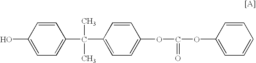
OC1=CC=C(C(C)(C)C2=CC=C(OC(OC3=CC=CC=C3)=O)C=C2)C=C1
